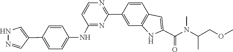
C1=CN=C(C2=CC3=C(C=C2)C=C(C(N(C(COC)C)C)=O)N3)N=C1NC1=CC=C(C2=CNN=C2)C=C1
